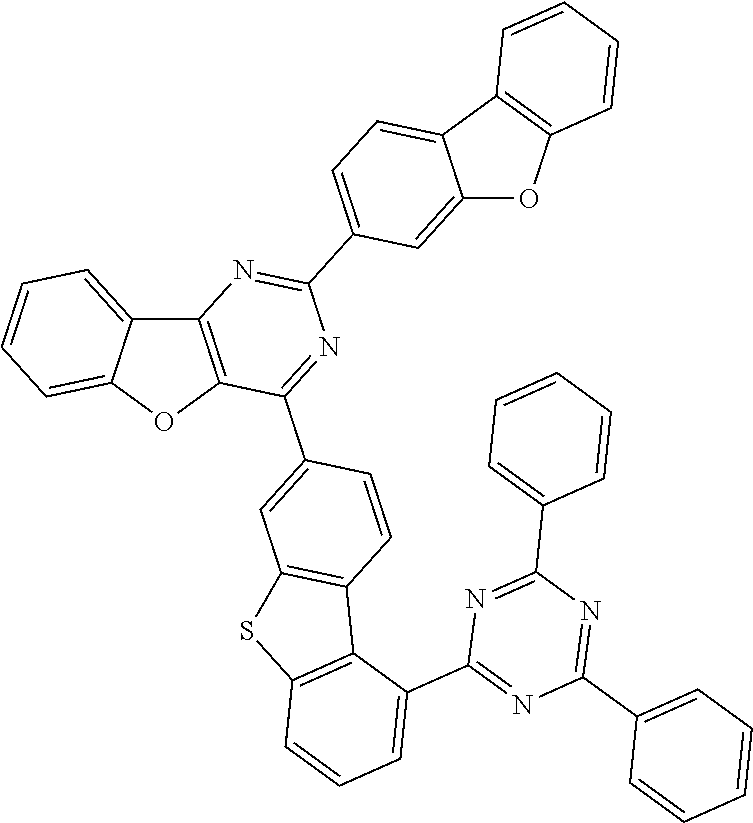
C12=C(OC3=CC=CC=C13)C(C1=CC3=C(C=C1)C1=C(S3)C=CC=C1C1=NC(C3=CC=CC=C3)=NC(C3=CC=CC=C3)=N1)=NC(C1=CC=C3C(=C1)OC1=C3C=CC=C1)=N2
